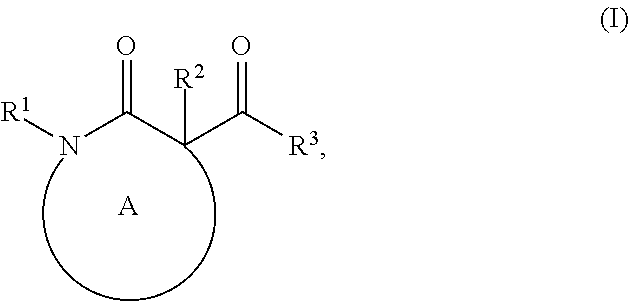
[R1]NC(C(C([R3])=O)[R2])=O.[A]
